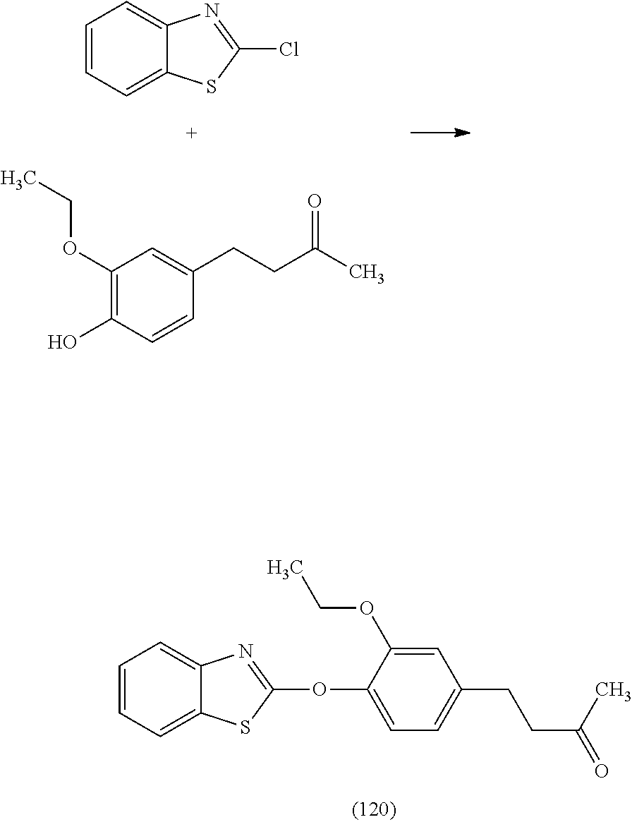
C1=CC=C2C(=C1)N=C(OC1=CC=C(CCC(C)=O)C=C1OCC)S2.ClC1=NC2=CC=CC=C2S1.C1(OCC)=C(O)C=CC(CCC(=O)C)=C1
